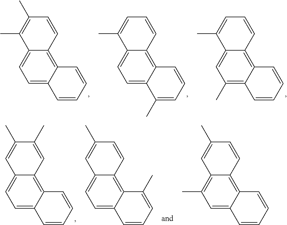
C1(C)=C(C)C2=CC=C3C(=C2C=C1)C=CC=C3.C1=C(C)C2=CC=C3C(=C2C=C1)C=CC=C3C.C1=C(C)C2=CC(C)=C3C(=C2C=C1)C=CC=C3.C1(C)=CC2=CC=C3C(=C2C=C1C)C=CC=C3.C1(C)=CC2=CC=C3C(=C2C=C1)C(C)=CC=C3.C1(C)=CC2=C(C)C=C3C(=C2C=C1)C=CC=C3
